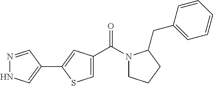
N1=CC(C2=CC(C(N3CCCC3CC3=CC=CC=C3)=O)=CS2)=CN1
